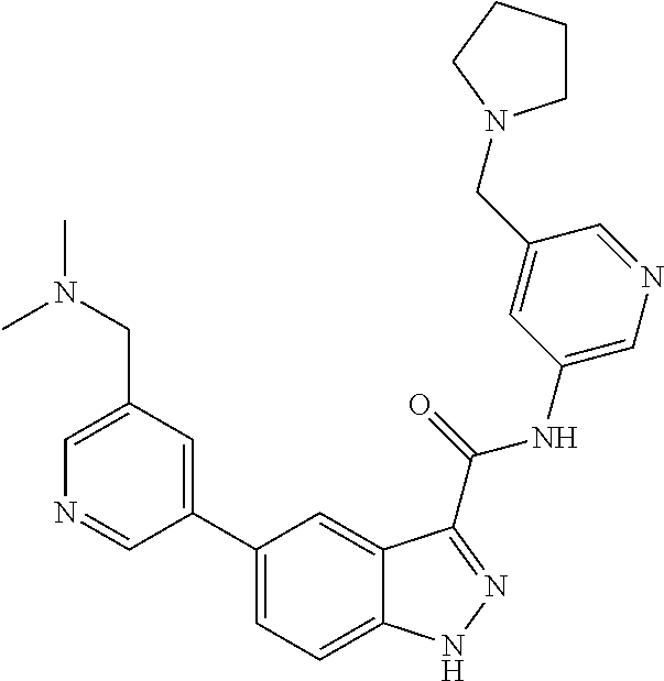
C1(CN(C)C)=CN=CC(C2=CC=C3C(=C2)C(C(NC2=CN=CC(CN4CCCC4)=C2)=O)=NN3)=C1
